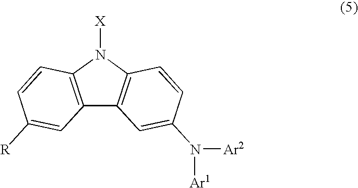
C12=C(N([X])C3=C1C=C(N([Ar2])[Ar1])C=C3)C=CC([R])=C2
